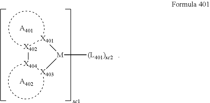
[X402]1[X404][X403][M]([(L401)xc2])[X401]1.[A402].[A401]
